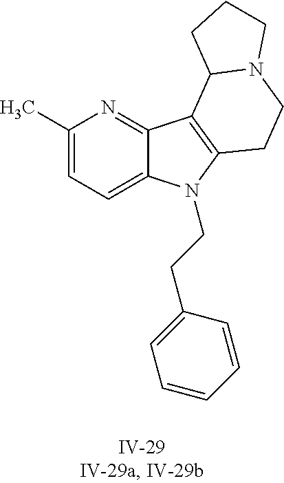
C1(C)=CC=C2C(=N1)C1=C(N2CCC2=CC=CC=C2)CCN2C1CCC2
